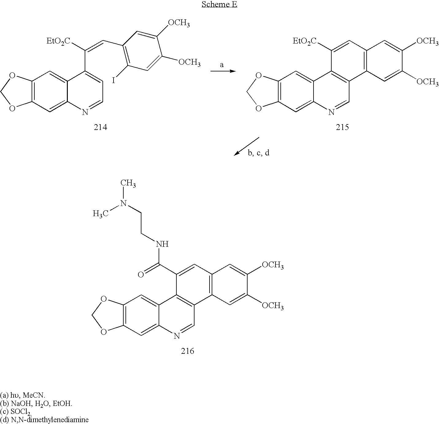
C12=C(C=C3C(=C1)C(C([EtO2C])=CC1=C(I)C=C([OCH3])C([OCH3])=C1)=CC=N3)OCO2.C12=C(C=C3C(=C1)C1=C(C=N3)C3=C(C=C1[EtO2C])C=C([OCH3])C([OCH3])=C3)OCO2.C12=C(C=C3C(=C1)C1=C(C=N3)C3=C(C=C1C(=O)NCCN(C)C)C=C([OCH3])C([OCH3])=C3)OCO2
